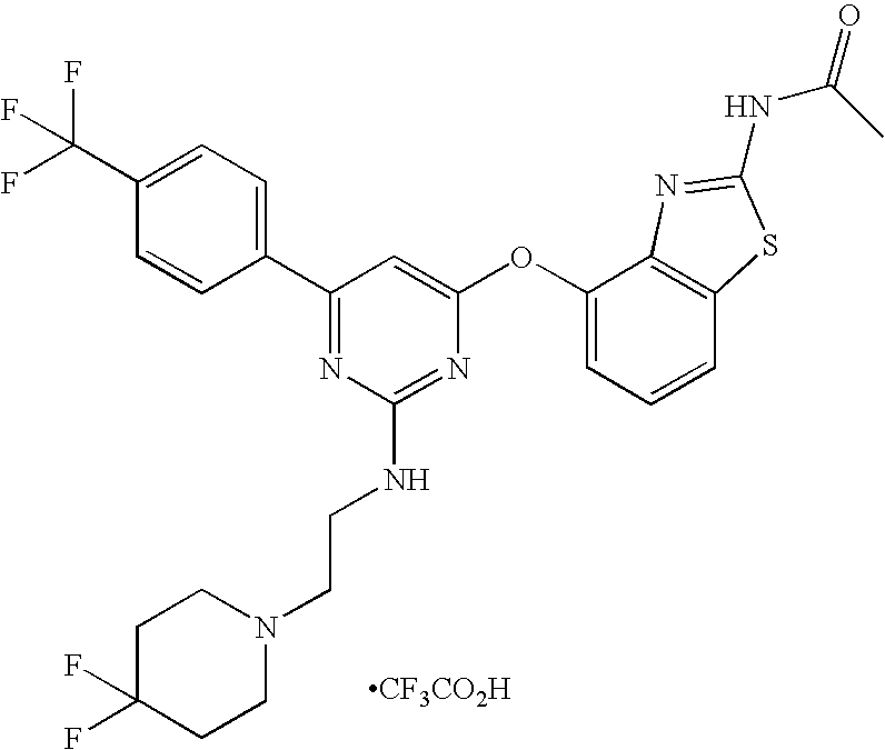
C1(C(F)(F)F)=CC=C(C2=NC(NCCN3CCC(F)(F)CC3)=NC(OC3=CC=CC4=C3N=C(NC(=O)C)S4)=C2)C=C1.[CF3CO2H]
